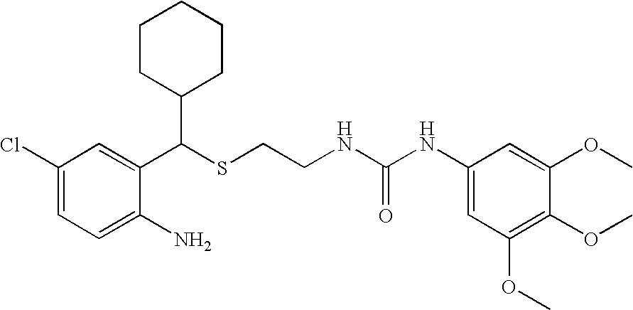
C1(C(SCCNC(NC2=CC(OC)=C(OC)C(OC)=C2)=O)C2CCCCC2)=CC(Cl)=CC=C1N
